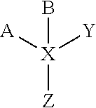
[X]([Z])([A])([Y])B
